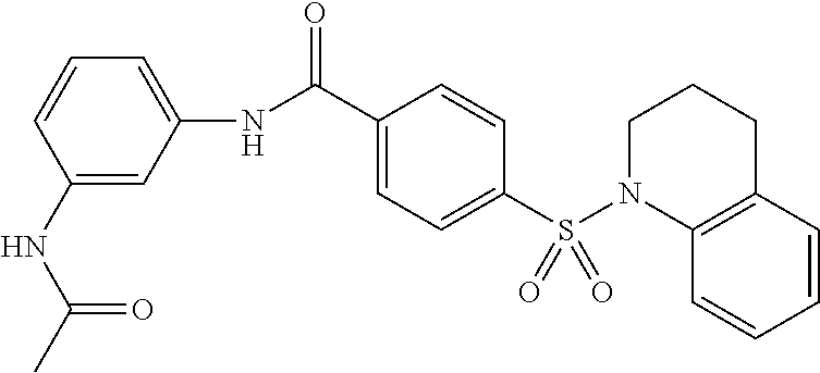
N(C(C1=CC=C(S(N2C3=C(CCC2)C=CC=C3)(=O)=O)C=C1)=O)C1=CC=CC(NC(C)=O)=C1
